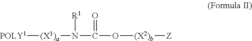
[POLY1][(X1)a]N([R1])C(=O)O[(X2)b][Z]
